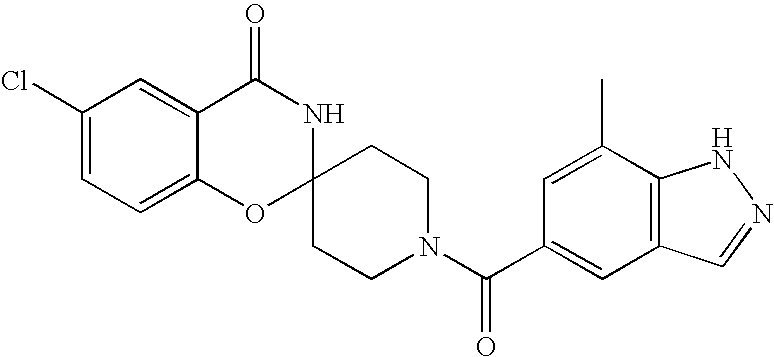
C1(Cl)=CC=C2C(=C1)C(=O)NC1(O2)CCN(C(C2=CC3=C(C(C)=C2)NN=C3)=O)CC1
